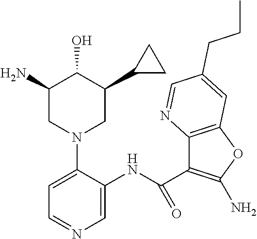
C1=C(N2CC(C3CC3)C(O)C(N)C2)C(NC(C2=C(N)OC3=C2N=CC(CCC)=C3)=O)=CN=C1
